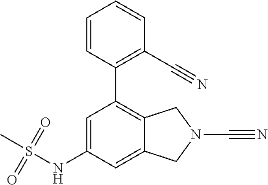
C1=CC(C2=C3C(=CC(NS(C)(=O)=O)=C2)CN(C#N)C3)=C(C#N)C=C1
